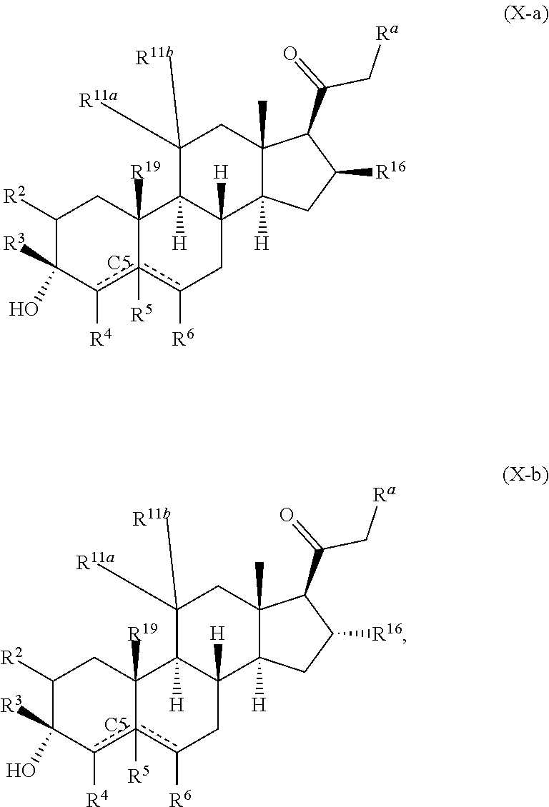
C1([R2])C([R3])(O)c([R4])c2([R5])c([R6])CC3([H])C([H])(C2([R19])C1)C([R11a])([R11b])CC1(C)C3([H])CC([R16])C1C(=O)C[Ra].[C5].C1([R2])C([R3])(O)c([R4])c2([R5])c([R6])CC3([H])C([H])(C2([R19])C1)C([R11a])([R11b])CC1(C)C3([H])CC([R16])C1C(C[Ra])=O.[C5]
